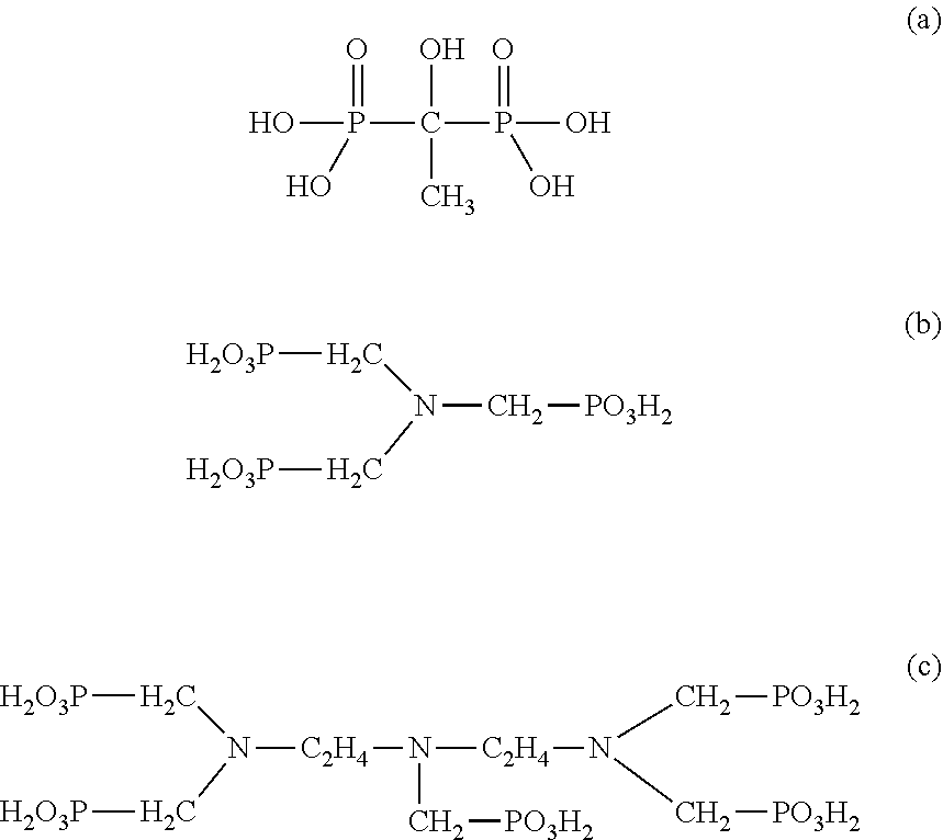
OP(=O)(O)C(O)(C)P(=O)(O)O.[H2O3P]CN(C[H2O3P])C[PO3H2].[H2O3P]CN(C[H2O3P])[C2H4]N(C[PO3H2])[C2H4]N(C[PO3H2])C[PO3H2]
